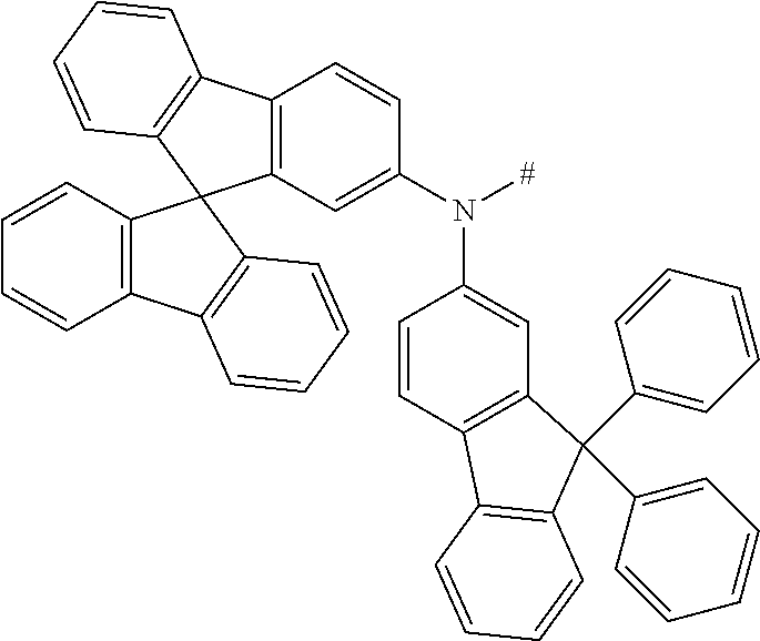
C12=C(C=C(N([#])C3=CC4=C(C=C3)C3=C(C=CC=C3)C4(C3=CC=CC=C3)C3=CC=CC=C3)C=C1)C1(C3=C2C=CC=C3)C2=C(C=CC=C2)C2=C1C=CC=C2
